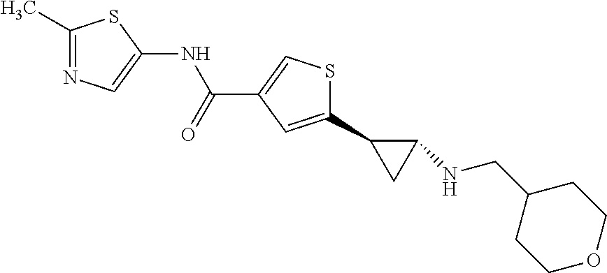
C1(C2CC2NCC2CCOCC2)=CC(C(NC2=CN=C(C)S2)=O)=CS1
